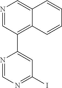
N1=CC(C2=CC(I)=NC=N2)=C2C(=C1)C=CC=C2
